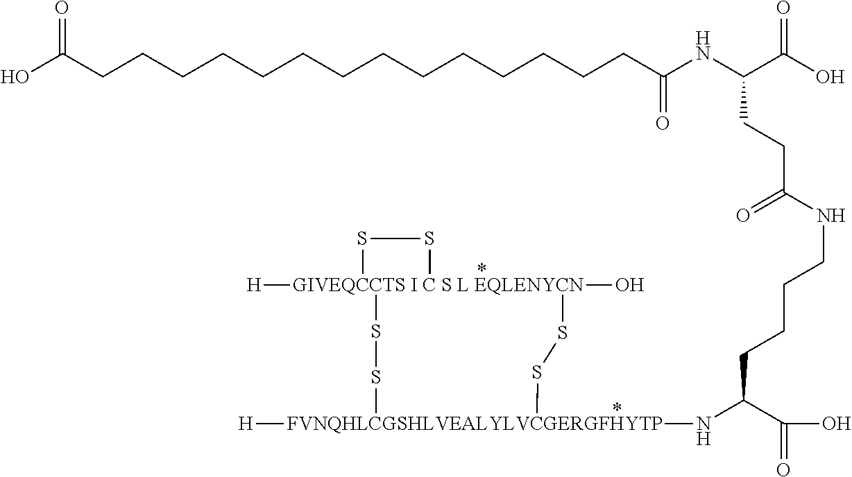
[GIVEQCCTS I C S L EQLENYCN]12([H])(O)(SS[FVNQHLCGSHLVEALYLVCGERGFHYTP]([H])(NC(C(O)=O)CCCCNC(CCC(NC(CCCCCCCCCCCCCCC(O)=O)=O)C(O)=O)=O)SS1)SS2
